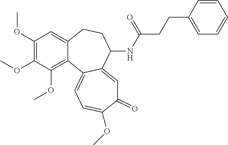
C1(OC)=C(OC)C(OC)=C2C(=C1)CCC(NC(CCC1=CC=CC=C1)=O)C1=CC(=O)C(OC)=CC=C21
